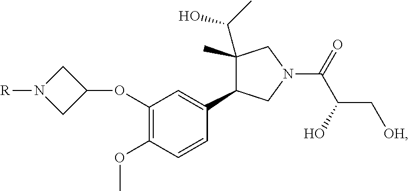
C1(OC2CN([R])C2)=C(OC)C=CC(C2C(C(C)O)(C)CN(C(=O)C(C[OH])O)C2)=C1
